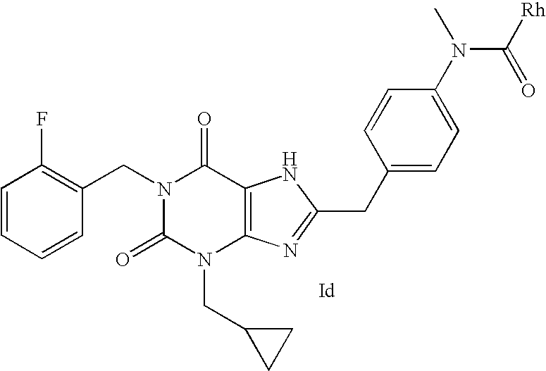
C1=CC=CC(CN2C(=O)C3=C(N(CC4CC4)C2=O)N=C(CC2=CC=C(N(C([Rh])=O)C)C=C2)N3)=C1F
